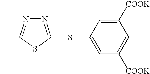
N1=C(SC2=CC([COOK])=CC([COOK])=C2)SC(C)=N1
